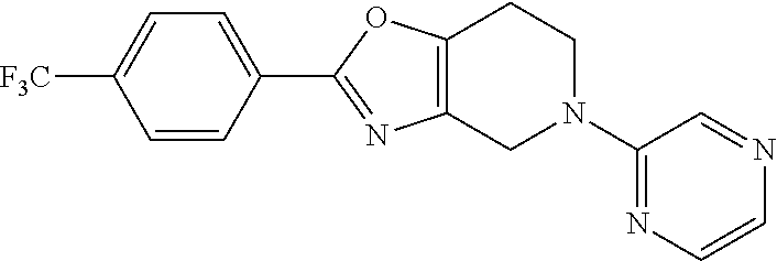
C12=C(N=C(C3=CC=C([F3C])C=C3)O1)CN(C1=NC=CN=C1)CC2
